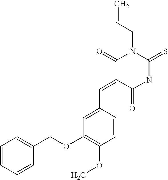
C=CCN1C(=O)C(=CC2=CC(OCC3=CC=CC=C3)=C(OC)C=C2)C(=O)NC1=S
